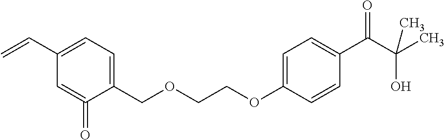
C1(COCCOC2=CC=C(C(C(C)(O)C)=O)C=C2)=CC=C(C=C)C=C1=O
